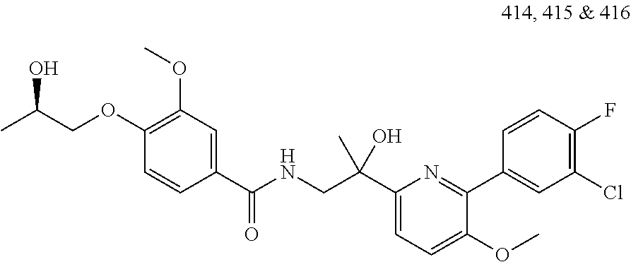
C1(C(O)(CNC(C2=CC(OC)=C(OCC(C)O)C=C2)=O)C)=CC=C(OC)C(C2=CC(Cl)=C(F)C=C2)=N1
